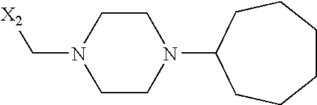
[X2]CN1CCN(C2CCCCCC2)CC1
